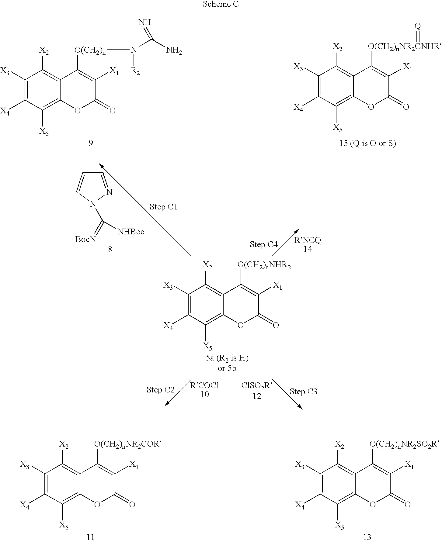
C1([X3])=C([X4])C([X5])=C2C(=C1[X2])C([O(CH2)n]N(C(N)=N)[R2])=C([X1])C(=O)O2.C1([X3])=C([X4])C([X5])=C2C(=C1[X2])C([O(CH2)nNR2CNHR]=[Q])=C([X1])C(=O)O2.C1([X3])=C([X4])C([X5])=C2C(=C1[X2])C([O(CH2)nNHR2])=C([X1])C(=O)O2.C1=NN(C(=[BocN])[NHBoc])C=C1.C1([X3])=C([X4])C([X5])=C2C(=C1[X2])C([O(CH2)nNR2SO2R])=C([X1])C(=O)O2.C1([X3])=C([X4])C([X5])=C2C(=C1[X2])C([O(CH2)nNR2COR])=C([X1])C(=O)O2
